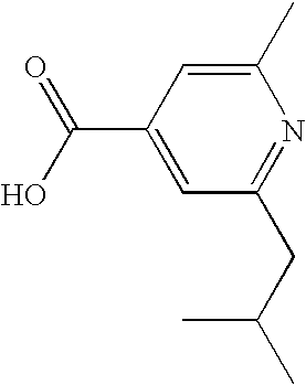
C1(C(O)=O)=CC(CC(C)C)=NC(C)=C1
